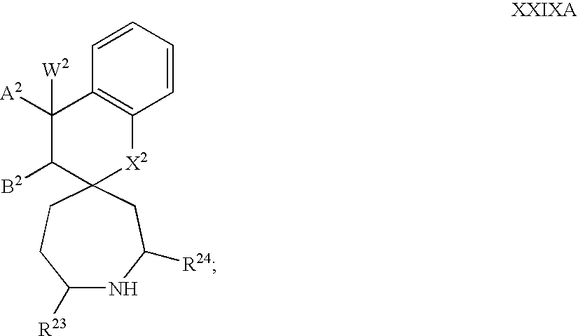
C1([R23])NC([R24])CC2(CC1)[X2]C1=C(C([A2])([W2])C2[B2])C=CC=C1
